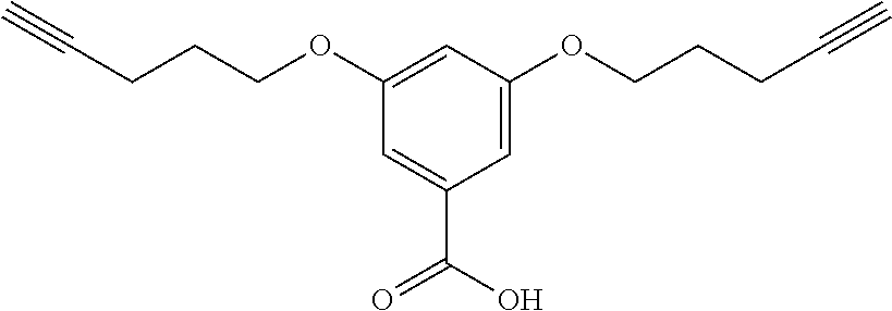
C1=C(OCCCC#C)C=C(OCCCC#C)C=C1C(O)=O
